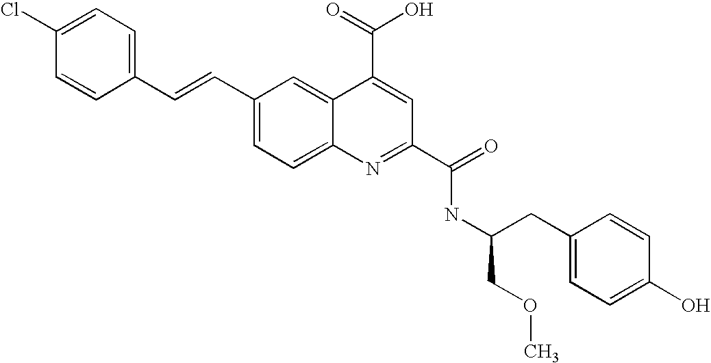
C1=C(Cl)C=CC(C=CC2=CC=C3C(=C2)C(C(=O)O)=CC(C(=O)NC(CC2=CC=C(O)C=C2)COC)=N3)=C1
